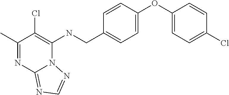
C1(C)=NC2=NC=NN2C(NCC2=CC=C(OC3=CC=C(Cl)C=C3)C=C2)=C1Cl
